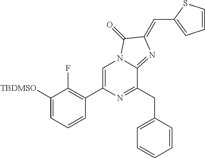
C1(C2=CN3C(=NC(=CC4=CC=CS4)C3=O)C(CC3=CC=CC=C3)=N2)=C(F)C([TBDMSO])=CC=C1
